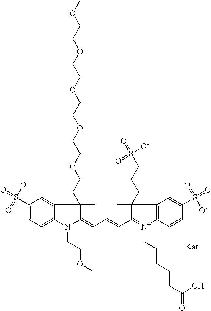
C1(=CC=CC2=[N+](CCCCCC(=O)O)C3=C(C=C(S(=O)(=O)[O-])C=C3)C2(CCCS(=O)([O-])=O)C)N(CCOC)C2=CC=C(S(=O)([O-])=O)C=C2C1(C)CCOCCOCCOCCOCCOC
